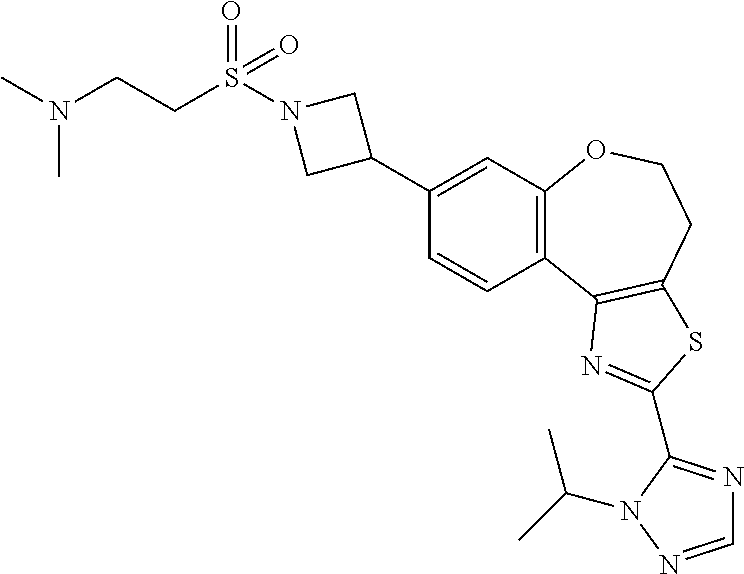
C1=CC2=C(C=C1C1CN(S(CCN(C)C)(=O)=O)C1)OCCC1=C2N=C(C2=NC=NN2C(C)C)S1
